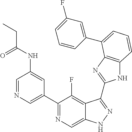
C1=NC=C(C2=NC=C3C(=C2F)C(C2=NC4=C(N2)C=CC=C4C2=CC(F)=CC=C2)=NN3)C=C1NC(CC)=O
